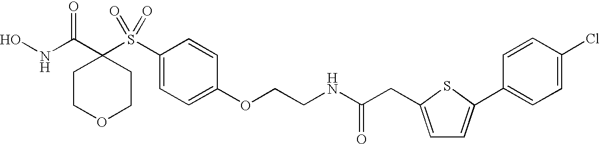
N(C(C1(S(C2=CC=C(OCCNC(CC3=CC=C(C4=CC=C(Cl)C=C4)S3)=O)C=C2)(=O)=O)CCOCC1)=O)O
